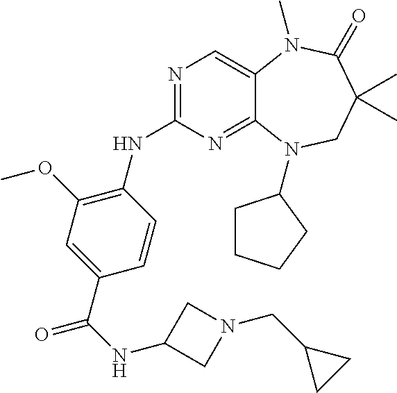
N1=C(NC2=C(OC)C=C(C(=O)NC3CN(CC4CC4)C3)C=C2)N=C2C(=C1)N(C)C(=O)C(C)(C)CN2C1CCCC1
